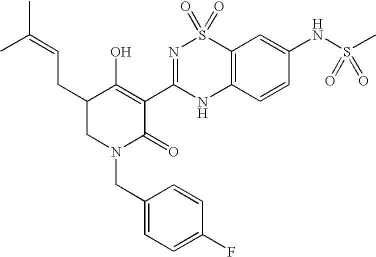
C1(CN2C(=O)C(C3=NS(=O)(=O)C4=C(N3)C=CC(NS(C)(=O)=O)=C4)=C(O)C(CC=C(C)C)C2)=CC=C(F)C=C1
